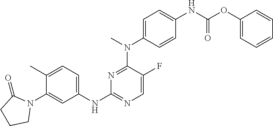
C1(NC2=NC=C(F)C(N(C)C3=CC=C(NC(OC4=CC=CC=C4)=O)C=C3)=N2)=CC=C(C)C(N2C(=O)CCC2)=C1
